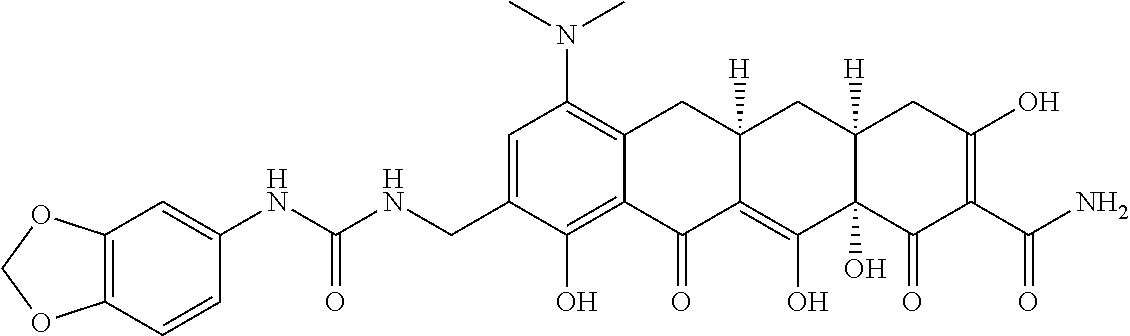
C1=C(CNC(NC2=CC3=C(C=C2)OCO3)=O)C(O)=C2C(=C1N(C)C)CC1([H])C(=C(O)C3(O)C([H])(C1)CC(O)=C(C(N)=O)C3=O)C2=O
